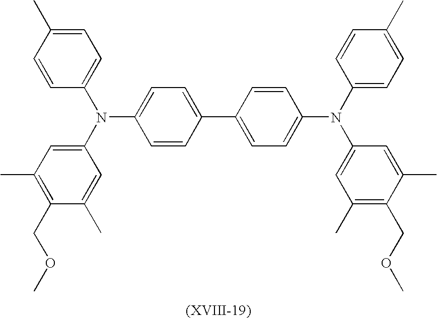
C1=CC(C)=CC=C1N(C1=CC(C)=C(COC)C(C)=C1)C1=CC=C(C2=CC=C(N(C3=CC(C)=C(COC)C(C)=C3)C3=CC=C(C)C=C3)C=C2)C=C1
